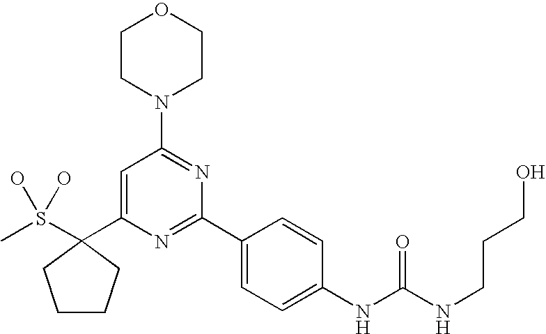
CS(O)(O)C1(C2=CC(N3CCOCC3)=NC(C3=CC=C(NC(NCCCO)=O)C=C3)=N2)CCCC1
